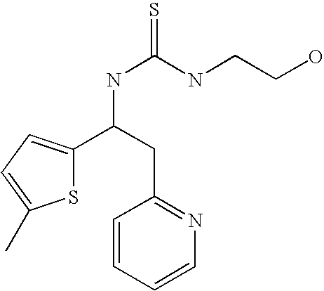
S1C(C(NC(=S)NCCO)CC2=NC=CC=C2)=CC=C1C
